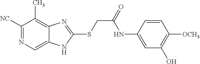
C1([NC])=NC=C2C(=C1C)N=C(SCC(=O)NC1=CC(O)=C([OCH3])C=C1)N2
